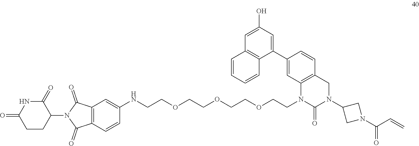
C1CC(N2C(=O)C3=C(C2=O)C=C(NCCOCCOCCOCCN2C(=O)N(C4CN(C(C=C)=O)C4)CC4=C2C=C(C2=CC(O)=CC5=C2C=CC=C5)C=C4)C=C3)C(=O)NC1=O
